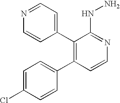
C1=C(Cl)C=CC(C2=C(C3=CC=NC=C3)C(NN)=NC=C2)=C1
